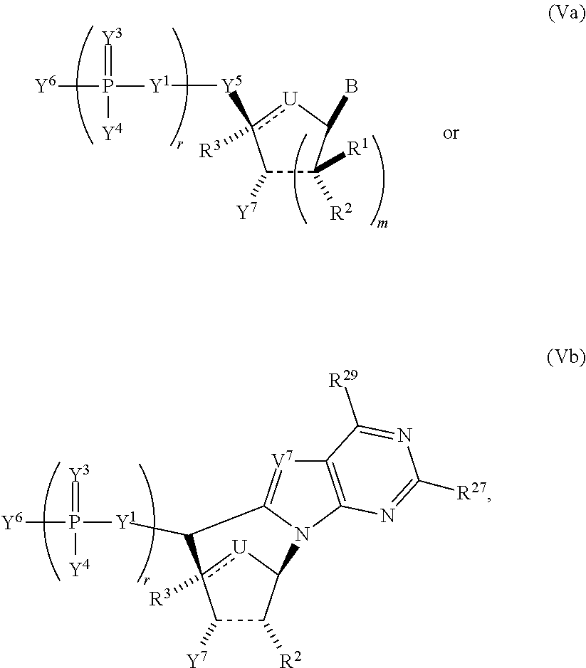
C1([Y7])C([R1])([R2])C(B)[U]c1([Y5][Y1]P([Y4])(=[Y3])[Y6])[R3].C1([Y7])C([R2])C2[U]c1([R3])C([Y1]P([Y4])(=[Y3])[Y6])C1=[V7]C3=C(N21)N=C([R27])N=C3[R29]
